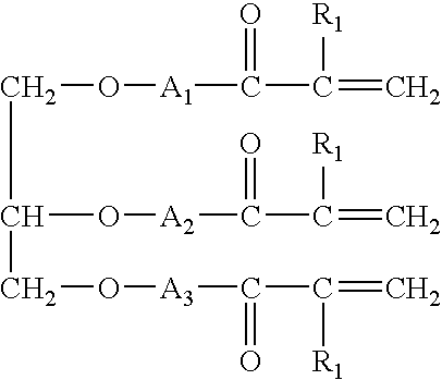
C(C(O[A2]C(=O)C(=C)[R1])CO[A3]C(=O)C(=C)[R1])O[A1]C(=O)C(=C)[R1]
